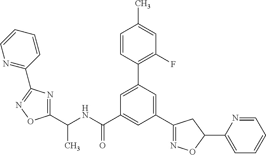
C1(C(NC(=O)C2=CC(C3=NOC(C4=CC=CC=N4)C3)=CC(C3=C(F)C=C(C)C=C3)=C2)C)=NC(C2=NC=CC=C2)=NO1
